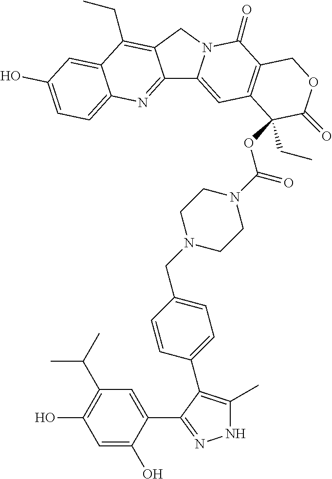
C12=NC3=CC=C(O)C=C3C(CC)=C1CN1C2=CC2=C(C1=O)COC(=O)C2(OC(N1CCN(CC2=CC=C(C3=C(C)NN=C3C3=CC(C(C)C)=C(O)C=C3O)C=C2)CC1)=O)CC
